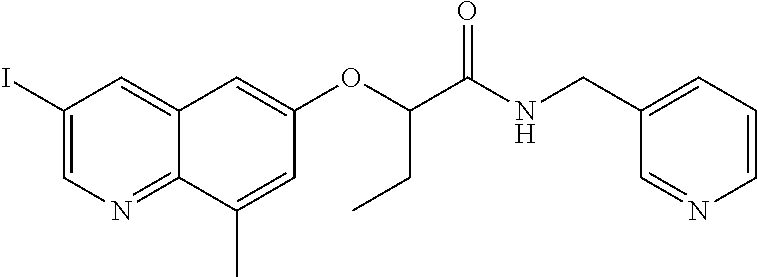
C1(I)=CN=C2C(=C1)C=C(OC(CC)C(NCC1=CC=CN=C1)=O)C=C2C
